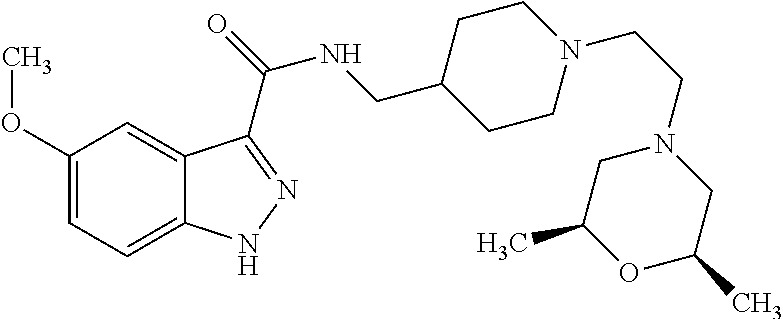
C1=C(OC)C=C2C(=C1)NN=C2C(=O)NCC1CCN(CCN2CC(C)OC(C)C2)CC1
